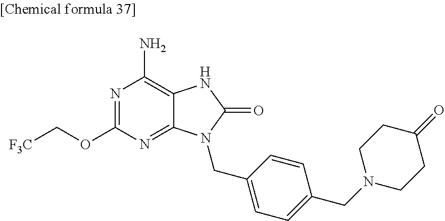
N1=C(OC[F3C])N=C2C(=C1N)NC(=O)N2CC1=CC=C(CN2CCC(=O)CC2)C=C1
